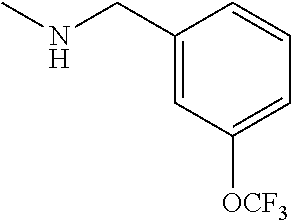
CNCC1=CC([OCF3])=CC=C1
